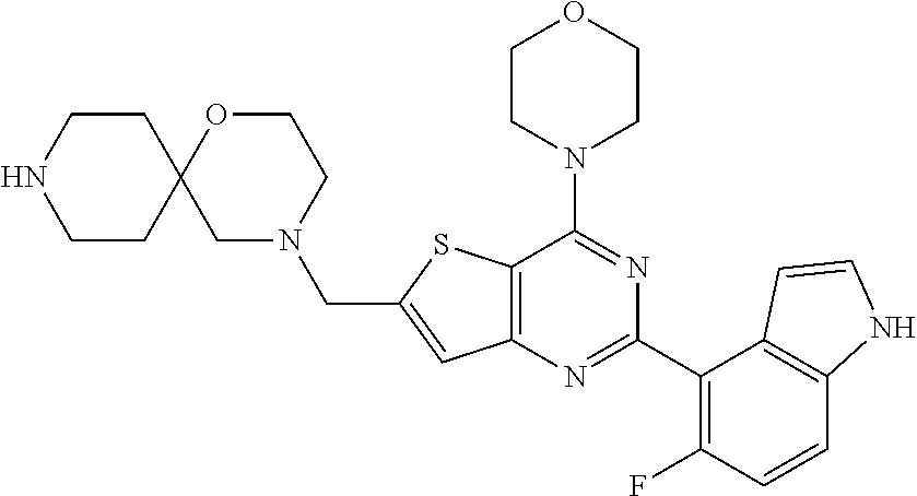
C12=C(N=C(C3=C(F)C=CC4=C3C=CN4)N=C1N1CCOCC1)C=C(CN1CCOC3(C1)CCNCC3)S2
